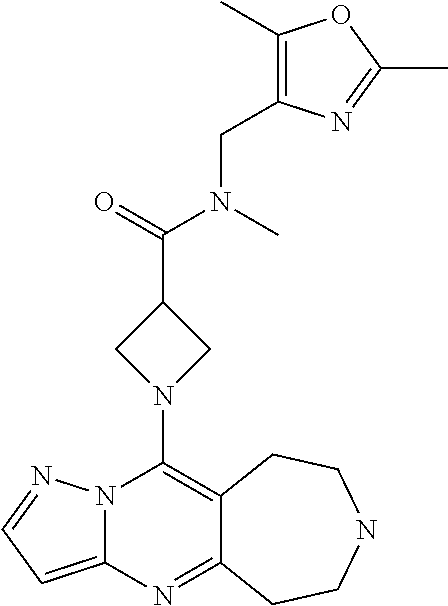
N12C(=CC=N1)N=C1C(=C2N2CC(C(=O)N(C)CC3=C(C)OC(C)=N3)C2)CCNCC1
